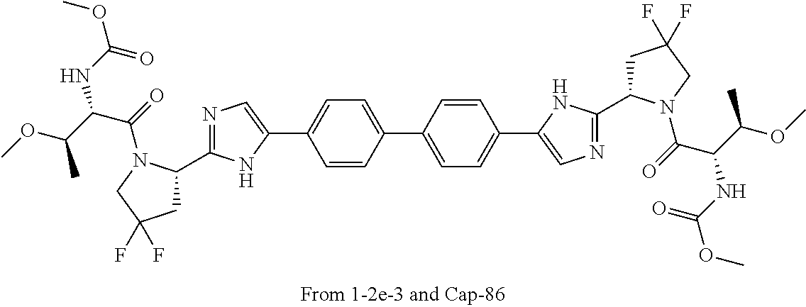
N1=C(C2CC(F)(F)CN2C(=O)C(NC(OC)=O)C(OC)C)NC(C2=CC=C(C3=CC=C(C4=CN=C(C5CC(F)(F)CN5C(=O)C(NC(OC)=O)C(OC)C)N4)C=C3)C=C2)=C1
